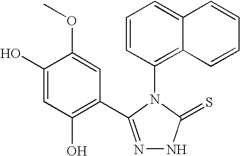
N1=C(C2=C(O)C=C(O)C(OC)=C2)N(C2=C3C(=CC=C2)C=CC=C3)C(=S)N1
